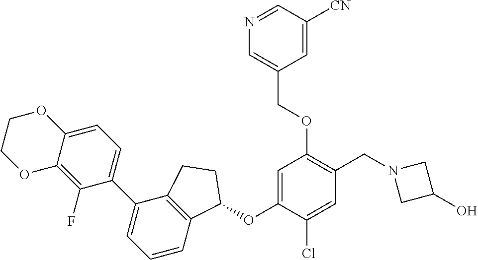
C1(F)=C2C(=CC=C1C1=CC=CC3=C1CCC3OC1=CC(OCC3=CN=CC([CN])=C3)=C(CN3CC(O)C3)C=C1Cl)OCCO2
